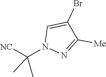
C1([Me])=NN(C(C)(C)[NC])C=C1Br
